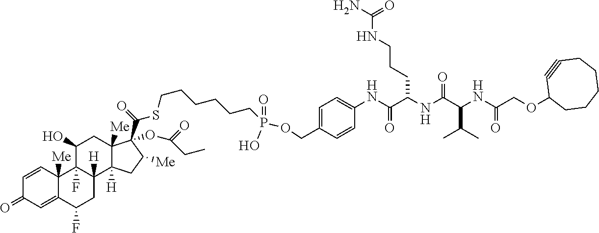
C1=CC2([Me])C(=CC1=O)C(F)CC1([H])C2(F)C(O)CC2([Me])C1([H])CC([Me])C2(OC(=O)CC)C(=O)SCCCCCCP(=O)(O)OCC1=CC=C(NC(C(NC(C(NC(COC2CCCCCC#C2)=O)C(C)C)=O)CCCNC(N)=O)=O)C=C1
